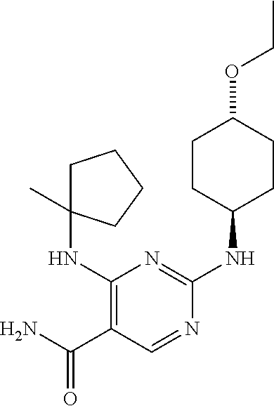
C1(NC2(C)CCCC2)=C(C(N)=O)C=NC(NC2CCC(OCC)CC2)=N1
